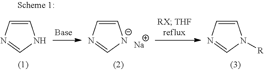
C1=CN=C[N-]1.[Na].C1=CN=CN1.C1=CN=CN1[R]
